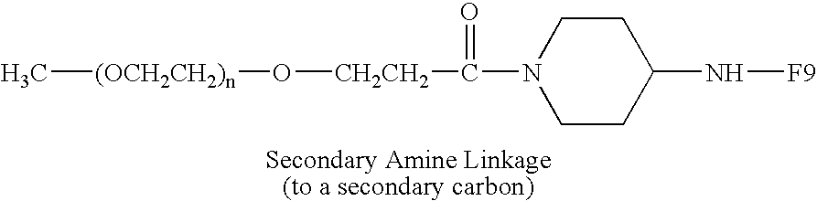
C[(OCH2CH2)n]O[CH2CH2]C(=O)N1CCC(N[F9])CC1
